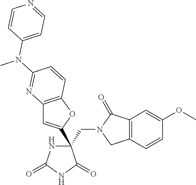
C(C1(C2=CC3=C(O2)C=CC(N(C2=CC=NC=C2)C)=N3)NC(=O)NC1=O)N1CC2=C(C1=O)C=C(OC)C=C2
